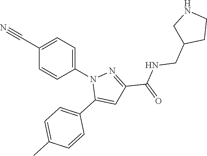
C1(C#N)=CC=C(N2C(C3=CC=C(C)C=C3)=CC(C(NCC3CCNC3)=O)=N2)C=C1
